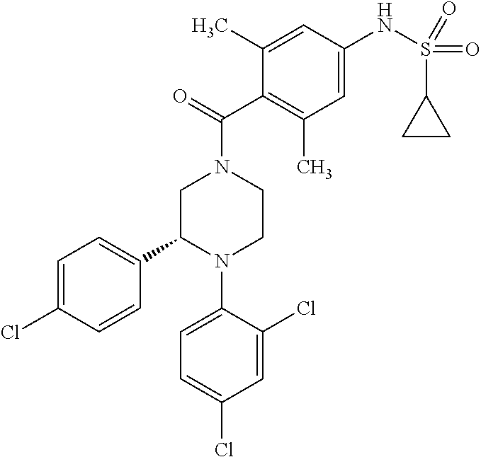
C1C(C2=CC=C(Cl)C=C2)N(C2=CC=C(Cl)C=C2Cl)CCN1C(=O)C1=C(C)C=C(NS(=O)(=O)C2CC2)C=C1C
